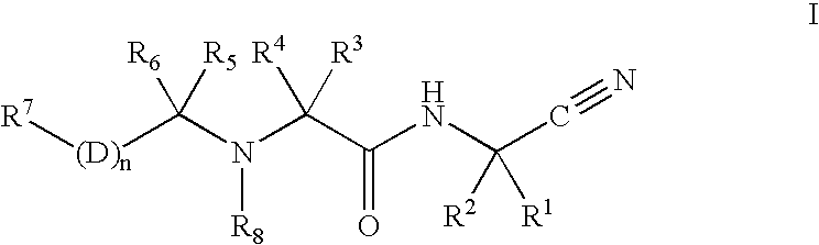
[R7][(D)n]C(N(C(C(NC(C#N)([R2])[R1])=O)([R3])[R4])[R8])([R5])[R6]
